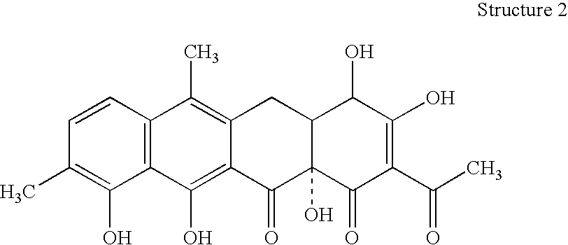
C1=CC2=C(C(O)=C1C)C(O)=C1C(=C2C)CC2C(O)(C1=O)C(=O)C(C(C)=O)=C(O)C2O
